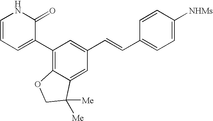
C1=CC=C(C2=C3C(=CC(C=CC4=CC=C([NHMs])C=C4)=C2)C([Me])([Me])CO3)C(=O)N1
